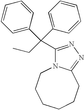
C1=C(C(C2=CC=CC=C2)(C2=NN=C3N2CCCCCC3)CC)C=CC=C1
